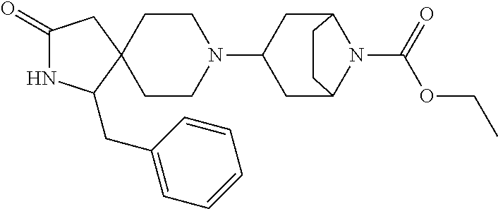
C1(=O)NC(CC2=CC=CC=C2)C2(C1)CCN(C1CC3N(C(OCC)=O)C(C1)CC3)CC2
